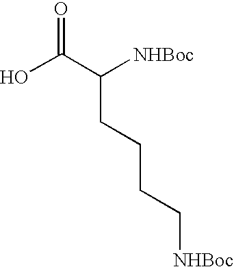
OC(=O)C(CCCC[NHBoc])[NHBoc]
